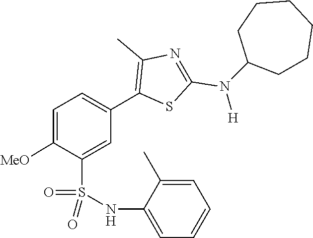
C1CC(N(C2=NC(C)=C(C3=CC=C([MeO])C(S(=O)(=O)NC4=CC=CC=C4C)=C3)S2)[H])CCCC1
